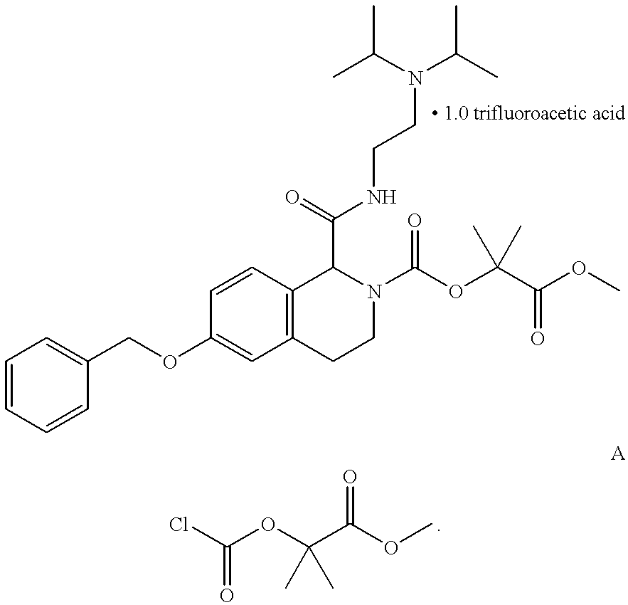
C(OC1=CC2=C(C=C1)C(C(=O)NCCN(C(C)C)C(C)C)N(C(OC(C(OC)=O)(C)C)=O)CC2)C1=CC=CC=C1.ClC(OC(C(OC)=O)(C)C)=O
